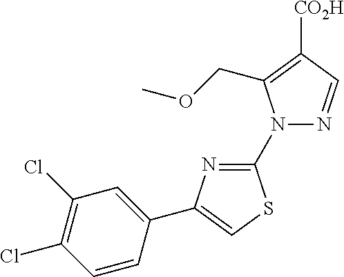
C1(Cl)=C(Cl)C=CC(C2=CSC(N3N=CC([CO2H])=C3COC)=N2)=C1
